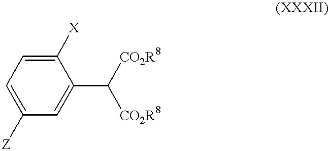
C1(C([CO2R8])[CO2R8])=CC([Z])=CC=C1[X]
